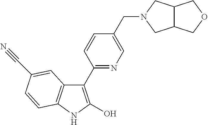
C1(C2=NC=C(CN3CC4C(C3)COC4)C=C2)=C(O)NC2=C1C=C(C#N)C=C2
